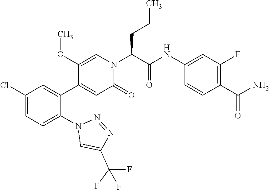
C1(Cl)=CC=C(N2C=C(C(F)(F)F)N=N2)C(C2=CC(=O)N(C(C(=O)NC3=CC(F)=C(C(N)=O)C=C3)CCC)C=C2OC)=C1
